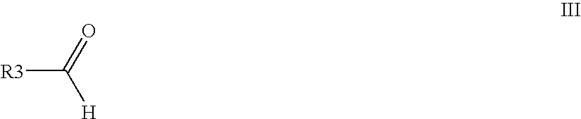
[R3]C(=O)[H]
